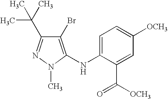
C1=C(NC2=C(Br)C(C(C)(C)C)=NN2C)C(C([OCH3])=O)=CC([OCH3])=C1
